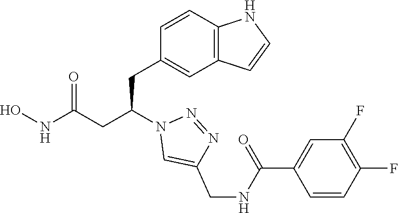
C1(CC(CC(NO)=O)N2C=C(CNC(C3=CC(F)=C(F)C=C3)=O)N=N2)=CC2=C(C=C1)NC=C2
